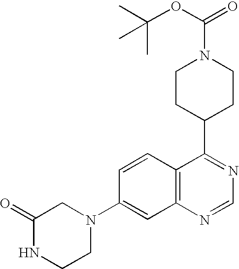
C1(=O)NCCN(C2=CC3=C(C=C2)C(C2CCN(C(=O)OC(C)(C)C)CC2)=NC=N3)C1
